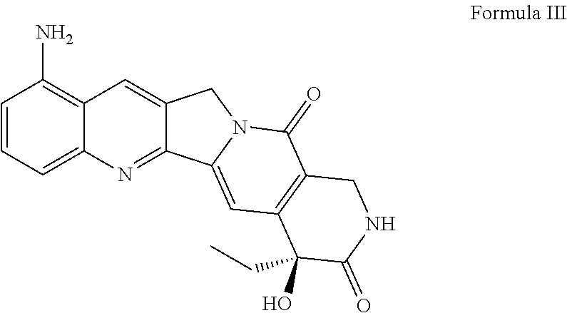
C1=CC=C2C(=C1N)C=C1C(=N2)C2=CC3=C(C(=O)N2C1)CNC(=O)C3(CC)O
